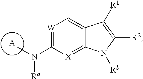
[A].[W]1=C(N(C)[Ra])[X]=C2C(=C1)C([R1])=C([R2])N2[Rb]
